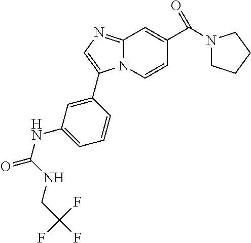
C1(NC(=O)NCC(F)(F)F)=CC=CC(C2=CN=C3N2C=CC(C(N2CCCC2)=O)=C3)=C1
